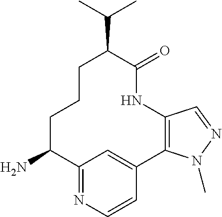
NC1C2=NC=CC(=C2)C2=C(NC(=O)C(C(C)C)CCC1)C=NN2C
